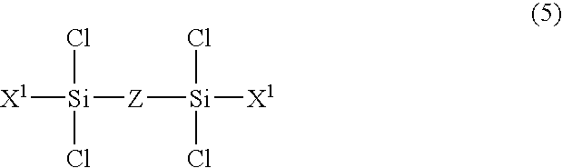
[X1][Si]([Z][Si]([X1])(Cl)Cl)(Cl)Cl
